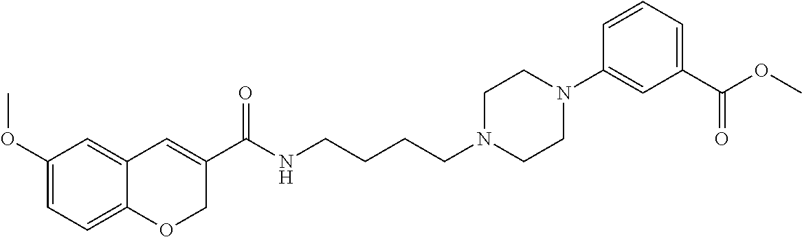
C1(OC)=CC=C2C(=C1)C=C(C(NCCCCN1CCN(C3=CC(C(OC)=O)=CC=C3)CC1)=O)CO2
